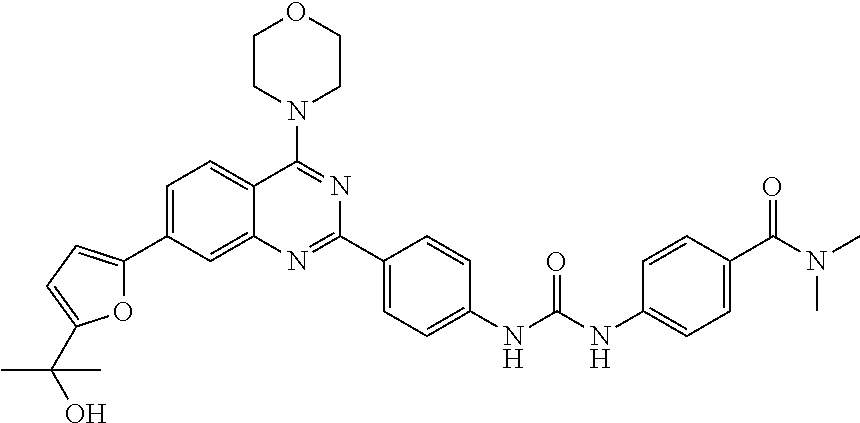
C1=C(C2=CC=C(C(O)(C)C)O2)C=C2C(=C1)C(N1CCOCC1)=NC(C1=CC=C(NC(NC3=CC=C(C(N(C)C)=O)C=C3)=O)C=C1)=N2
